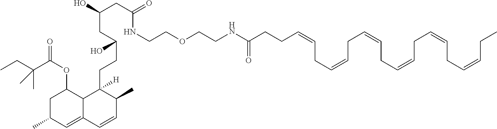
C(C)C(C(OC1CC(C)C=C2C1C([H])(CCC(CC(O)CC(=O)NCCOCCNC(CCC=CCC=CCC=CCC=CCC=CCC=CCC)=O)O)C(C)C=C2)=O)(C)C
